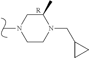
C1C(C)N(CC2CC2)CCN1C.[R]
